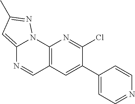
C12=CC(C)=NN1C1=C(C=N2)C=C(C2=CC=NC=C2)C(Cl)=N1
